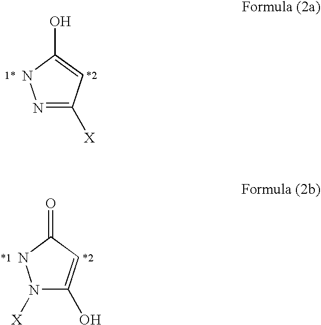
N1=C([X])C=C(O)N1.[1*].[*2].N1([X])C(O)=CC(=O)N1.[*1].[*2]
